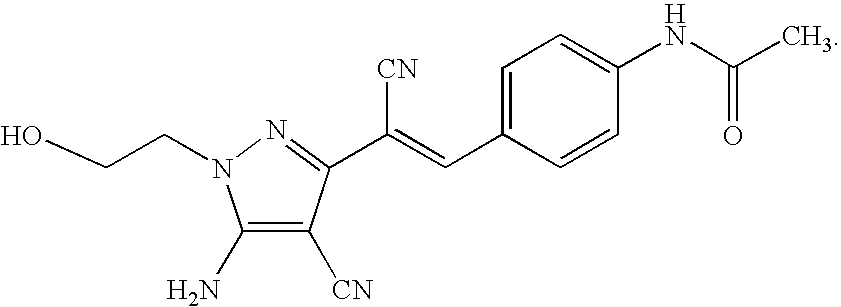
C(CN1C(N)=C([CN])C(C([CN])=CC2=CC=C(NC(C)=O)C=C2)=N1)O
